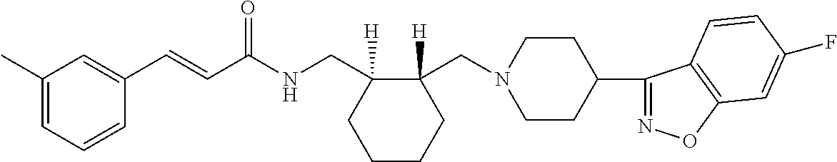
C1(C=CC(NCC2([H])C(CN3CCC(C4=NOC5=C4C=CC(F)=C5)CC3)([H])CCCC2)=O)=CC(C)=CC=C1
